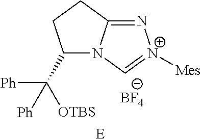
N1=C2N(C=[N+]1[Mes])C(C([Ph])([OTBS])[Ph])CC2.[BF4].[E]
